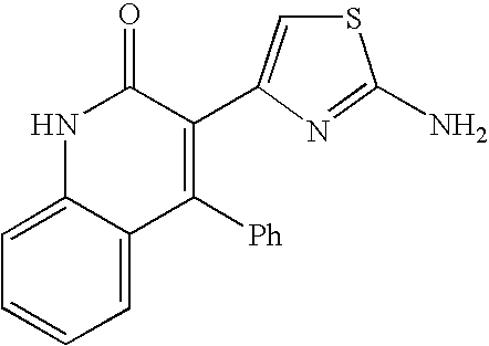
C1=C2C(=CC=C1)NC(=O)C(C1=CSC(N)=N1)=C2[Ph]
